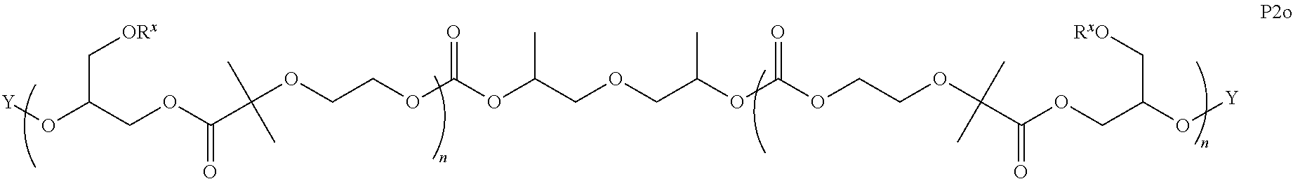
O(C(COC(=O)C(OCCOC(OC(COCC(OC(OCCOC(C(OCC(O[Y])C[RxO])=O)(C)C)=O)C)C)=O)(C)C)C[ORx])[Y]
